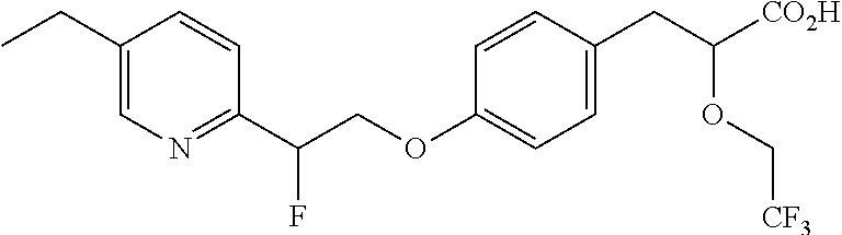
C1(CC)=CN=C(C(COC2=CC=C(CC(OC[CF3])[CO2H])C=C2)F)C=C1
